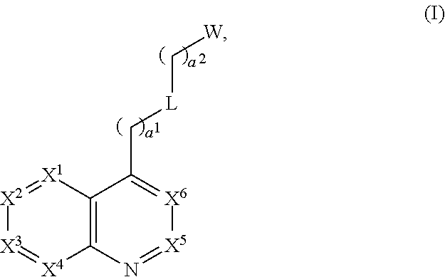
C12=C(N=[X5][X6]=C1C[L]C[W])[X4]=[X3][X2]=[X1]2
